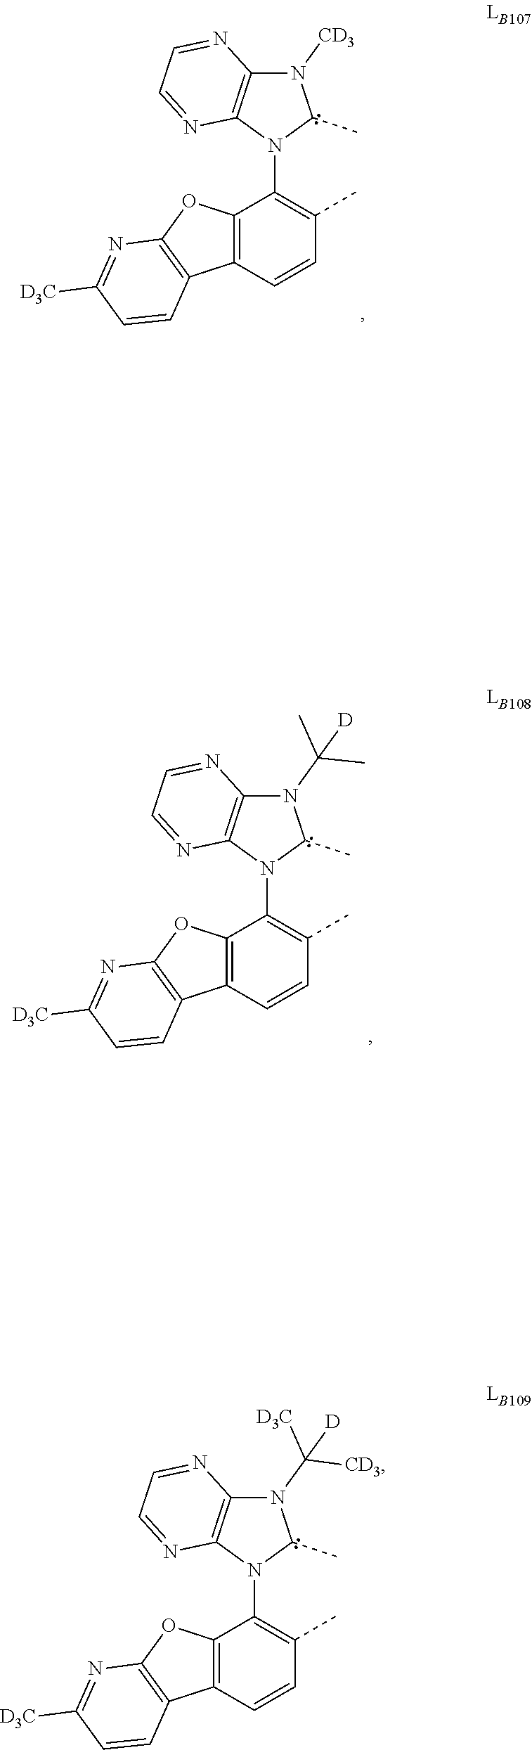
N1([CD3])C2=C(N(C3=C(C)C=CC4=C3OC3=C4C=CC([D3C])=N3)C1C)N=CC=N2.N1(C(C)(C)[D])C2=C(N(C3=C(C)C=CC4=C3OC3=C4C=CC([D3C])=N3)C1C)N=CC=N2.N1(C([D3C])([CD3])[D])C2=C(N(C3=C(C)C=CC4=C3OC3=C4C=CC([D3C])=N3)C1C)N=CC=N2
